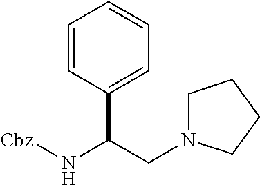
C1=CC(C(N[Cbz])CN2CCCC2)=CC=C1
